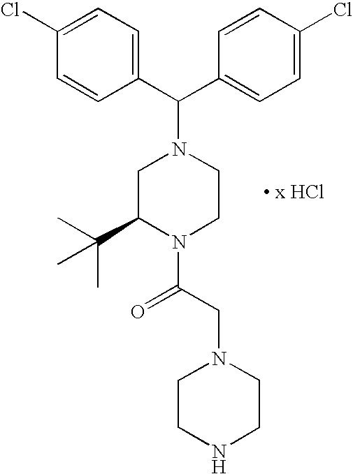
C1=C(Cl)C=CC(C(C2=CC=C(Cl)C=C2)N2CC(C(C)(C)C)N(C(CN3CCNCC3)=O)CC2)=C1.[ x HCl]
